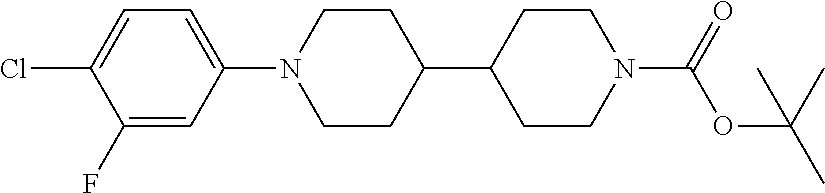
C1(F)=CC(N2CCC(C3CCN(C(=O)OC(C)(C)C)CC3)CC2)=CC=C1Cl
